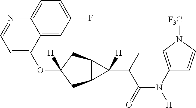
O(C1([H])CC2C(C1)C2(C(C(N([H])C1=CN([F3C])C=C1)=O)C)[H])C1=CC=NC2=CC=C(F)C=C12
